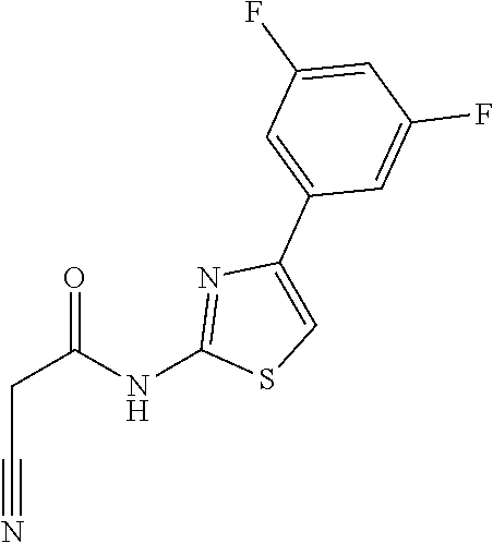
C1(F)=CC(F)=CC(C2=CSC(NC(CC#N)=O)=N2)=C1
